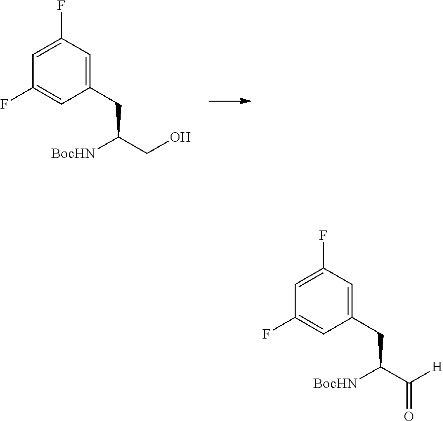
C1=C(F)C=C(CC([BocHN])CO)C=C1F.C1=C(F)C=C(CC([BocHN])C([H])=O)C=C1F
